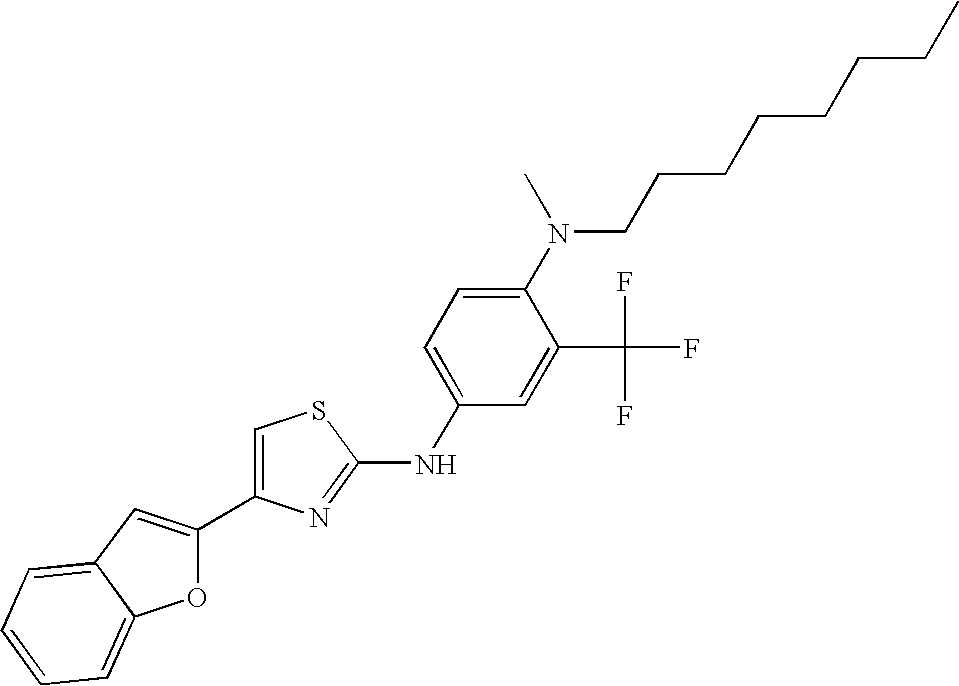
C1=C(C2=CC3=CC=CC=C3O2)N=C(NC2=CC=C(N(CCCCCCCC)C)C(C(F)(F)F)=C2)S1
